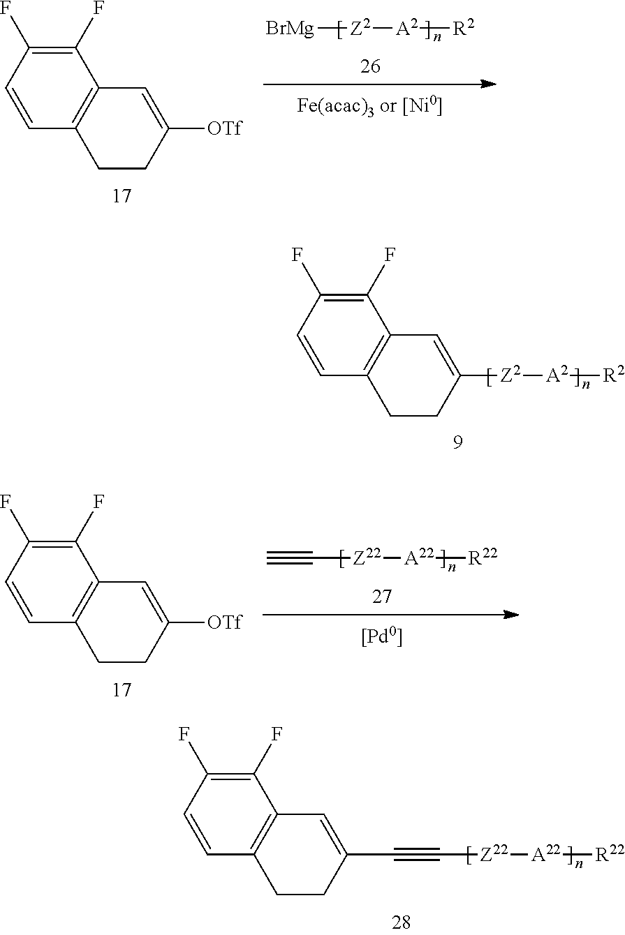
[Z2]([A2][R2])C1=CC2=C(CC1)C=CC(F)=C2F.C1(F)=C(F)C=CC2=C1C=C([OTf])CC2.[BrMg][Z2][A2][R2].C1(F)=C(F)C=CC2=C1C=C([OTf])CC2.C#C[Z22][A22][R22].C(#C[Z22][A22][R22])C1=CC2=C(CC1)C=CC(F)=C2F
